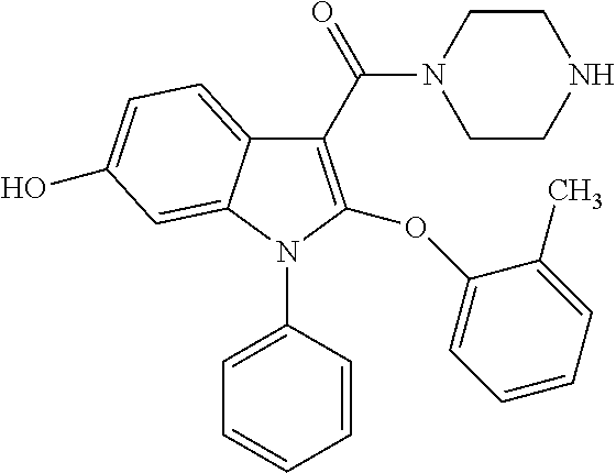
C1(C(=O)N2CCNCC2)=C(OC2=CC=CC=C2C)N(C2=CC=CC=C2)C2=CC(O)=CC=C12
